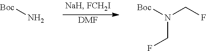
[DMF].[Boc]N.[Boc]N(CF)CF
